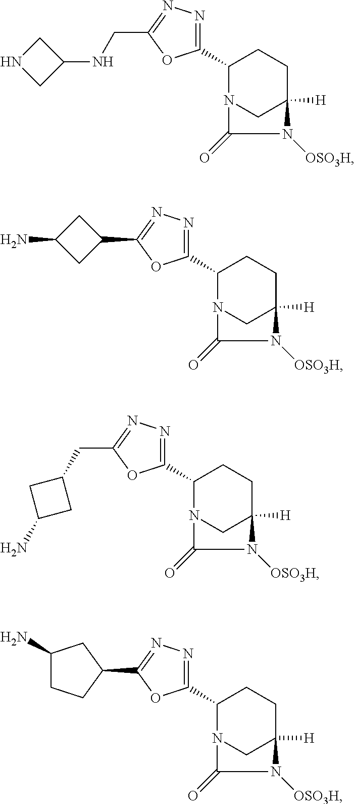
C1(C2=NN=C(CNC3CNC3)O2)N2CC([H])(CC1)N([OSO3H])C2=O.C1(C2=NN=C(C3CC(N)C3)O2)N2CC([H])(CC1)N([OSO3H])C2=O.C1(C2=NN=C(CC3CC(N)C3)O2)N2CC([H])(CC1)N([OSO3H])C2=O.C1(C2=NN=C(C3CCC(N)C3)O2)N2CC([H])(CC1)N([OSO3H])C2=O
